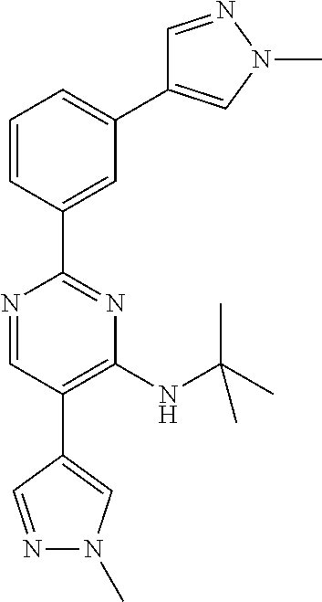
N1=CC(C2=CN(C)N=C2)=C(NC(C)(C)C)N=C1C1=CC(C2=CN(C)N=C2)=CC=C1
